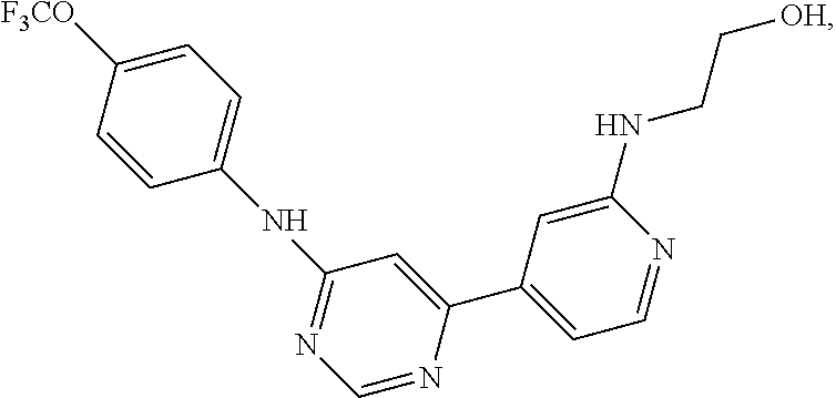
C1([F3CO])=CC=C(NC2=NC=NC(C3=CC=NC(NCC[OH])=C3)=C2)C=C1
